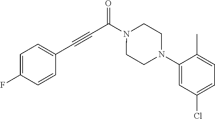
C1=C(F)C=CC(C#CC(=O)N2CCN(C3=CC(Cl)=CC=C3C)CC2)=C1
